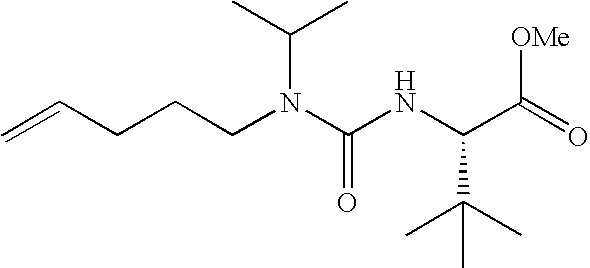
C=CCCCN(C(NC(C(=O)[OMe])C(C)(C)C)=O)C(C)C
